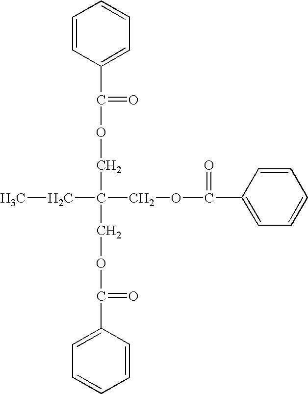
C1=CC(C(=O)OCC(COC(C2=CC=CC=C2)=O)(CC)COC(=O)C2=CC=CC=C2)=CC=C1
